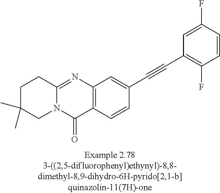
C1C(C)(C)CN2C(=NC3=C(C2=O)C=CC(C#CC2=C(F)C=CC(F)=C2)=C3)C1
